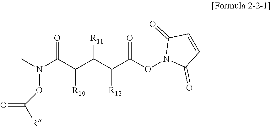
C(C(C(C(C(ON1C(=O)C=CC1=O)=O)[R12])[R11])[R10])(N(C)OC([R])=O)=O
